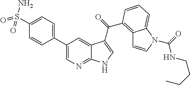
C1(C2=CC=C(S(=O)(=O)N)C=C2)=CN=C2C(=C1)C(C(=O)C1=C3C=CN(C(=O)NCCCC)C3=CC=C1)=CN2
